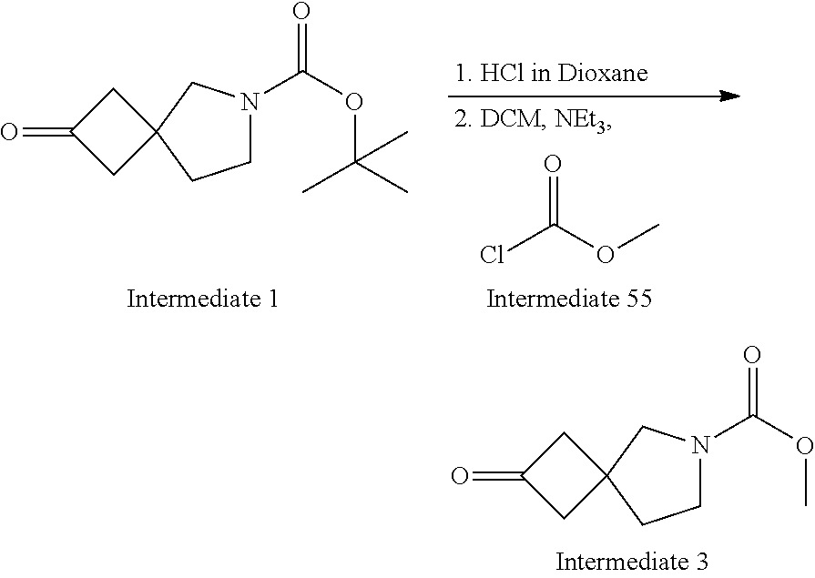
C(=O)(OC)Cl.C1N(C(OC(C)(C)C)=O)CC2(C1)CC(=O)C2.C1N(C(OC)=O)CC2(C1)CC(=O)C2
